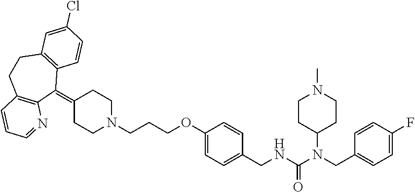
C1(=C2C3=C(CCC4=C2C=CC(Cl)=C4)C=CC=N3)CCN(CCCOC2=CC=C(CNC(N(CC3=CC=C(F)C=C3)C3CCN(C)CC3)=O)C=C2)CC1
